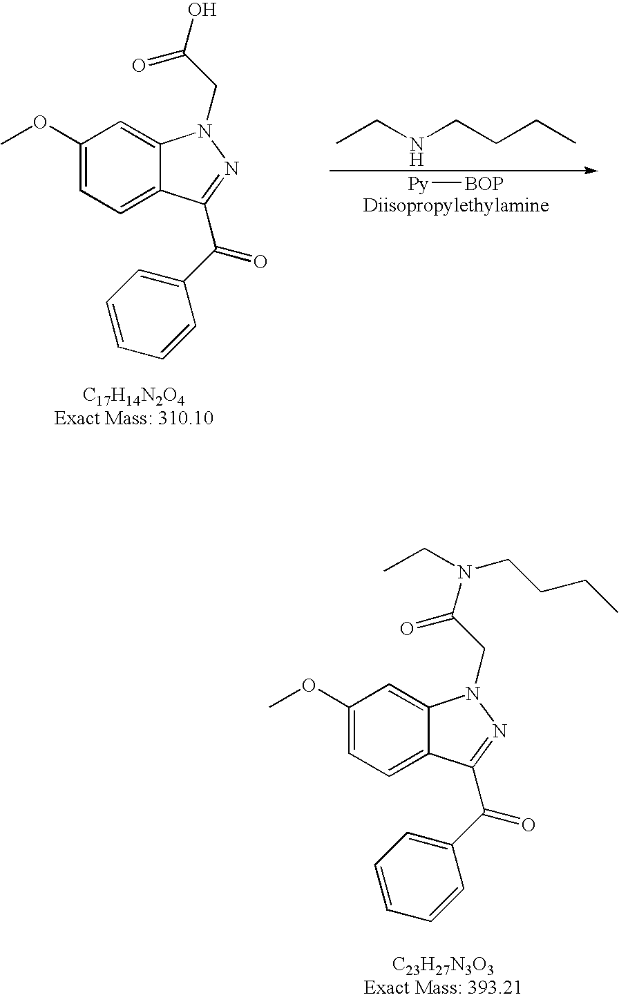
[Py][BOP].C1(OC)=CC=C2C(=C1)N(CC(O)=O)N=C2C(C1=CC=CC=C1)=O.CCNCCCC.C1(OC)=CC=C2C(=C1)N(CC(=O)N(CCCC)CC)N=C2C(C1=CC=CC=C1)=O
